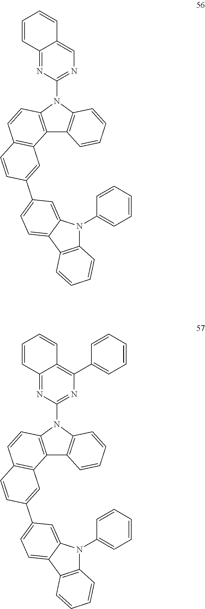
C12=C(N(C3=NC(C4=CC=CC=C4)=C4C(=N3)C=CC=C4)C3=C1C=CC=C3)C=CC1=C2C=C(C2=CC=C3C(=C2)N(C2=CC=CC=C2)C2=C3C=CC=C2)C=C1.C12=C(N(C3=NC=C4C(=N3)C=CC=C4)C3=C1C=CC=C3)C=CC1=C2C=C(C2=CC=C3C(=C2)N(C2=CC=CC=C2)C2=C3C=CC=C2)C=C1
